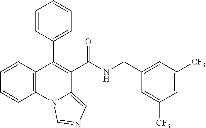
C1=CC(C2=C(C(NCC3=CC([CF3])=CC([CF3])=C3)=O)C3=CN=CN3C3=C2C=CC=C3)=CC=C1
